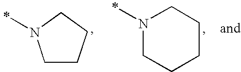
C1CCCN1C.N1(C)CCCCC1
